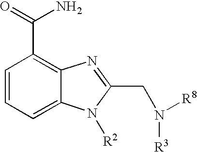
C1=CC=C2C(=C1C(N)=O)N=C(CN([R3])[R8])N2[R2]
